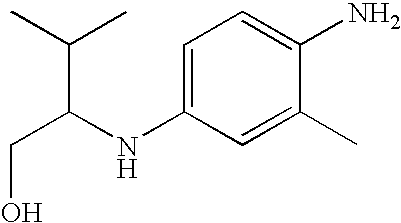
C(C(NC1=CC=C(N)C(C)=C1)C(C)C)O
